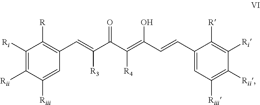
C1([Ri])=C([Rii])C([Riii])=CC(C=C(C(C(=C(C=CC2=CC([Riii])=C([Rii])C([Ri])=C2[R])O)[R4])=O)[R3])=C1[R]
